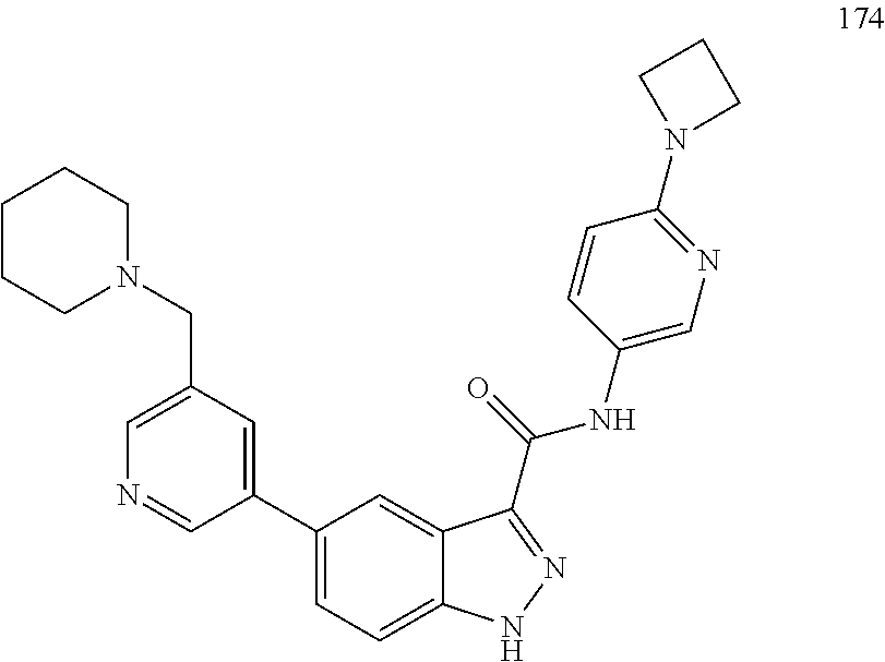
C1(C2=CC(CN3CCCCC3)=CN=C2)=CC=C2C(=C1)C(C(NC1=CN=C(N3CCC3)C=C1)=O)=NN2
